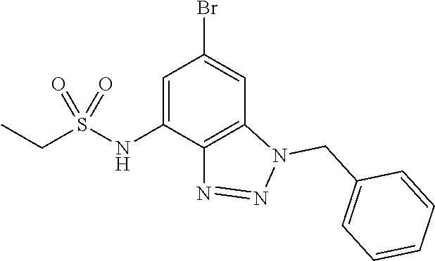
C1=C(NS(CC)(=O)=O)C2=C(C=C1Br)N(CC1=CC=CC=C1)N=N2
